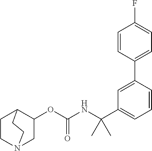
C1CC2C(OC(NC(C3=CC=CC(C4=CC=C(F)C=C4)=C3)(C)C)=O)CN1CC2
